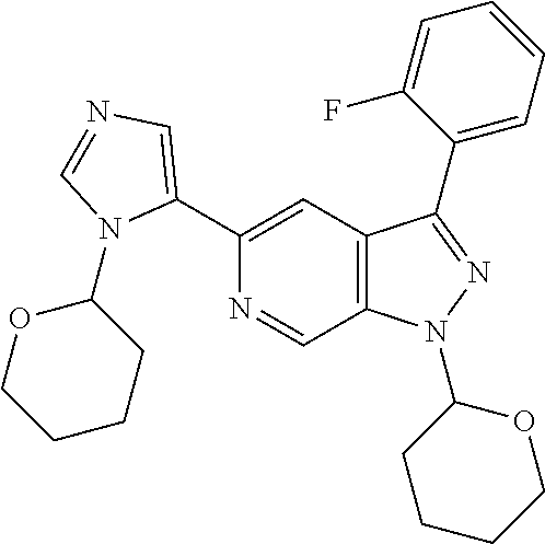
C12=C(C=C(C3=CN=CN3C3OCCCC3)N=C1)C(C1=CC=CC=C1F)=NN2C1CCCCO1
